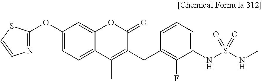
C1(OC2=NC=CS2)=CC=C2C(=C1)OC(=O)C(CC1=C(F)C(NS(NC)(=O)=O)=CC=C1)=C2C
